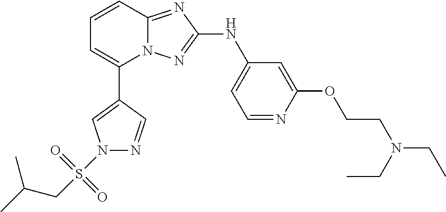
C1=CC2=NC(NC3=CC=NC(OCCN(CC)CC)=C3)=NN2C(C2=CN(S(CC(C)C)(=O)=O)N=C2)=C1
